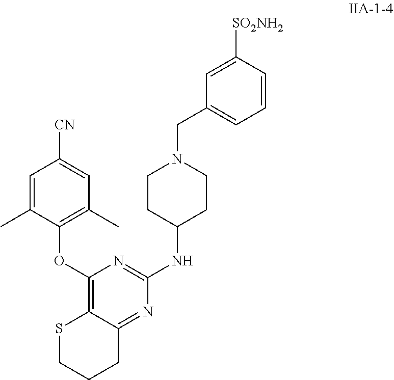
C1(OC2=C(C)C=C([CN])C=C2C)=C2C(=NC(NC3CCN(CC4=CC=CC([SO2NH2])=C4)CC3)=N1)CCCS2
